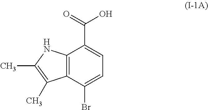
C12=C(C(Br)=CC=C1C(=O)O)C(C)=C(C)N2
